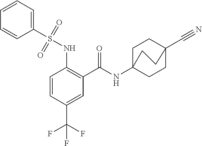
C1=CC(C(F)(F)F)=CC(C(=O)NC23CCC(C#N)(CC2)CC3)=C1NS(C1=CC=CC=C1)(=O)=O
